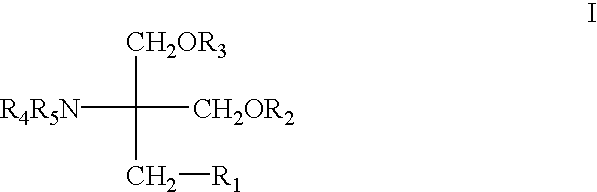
[R4R5N]C([CH2OR3])([CH2OR2])C[R1]
